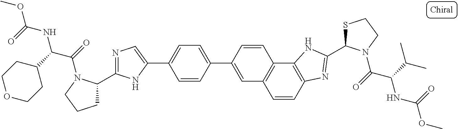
C1=CC2=C(C3=C1C=C(C1=CC=C(C4=CN=C(C5CCCN5C(=O)C(C5CCOCC5)NC(OC)=O)N4)C=C1)C=C3)NC(C1SCCN1C(=O)C(C(C)C)NC(OC)=O)=N2
